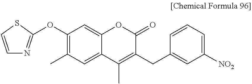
C1(OC2=NC=CS2)=C(C)C=C2C(=C1)OC(=O)C(CC1=CC([NO2])=CC=C1)=C2C
